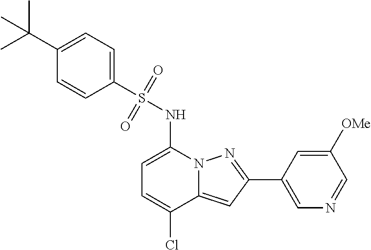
C1=C(NS(C2=CC=C(C(C)(C)C)C=C2)(=O)=O)N2C(=CC(C3=CN=CC([OMe])=C3)=N2)C(Cl)=C1
